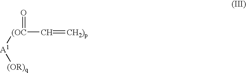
[A1]([(OC](C=[CH2)p])=O)[(OR)q]
